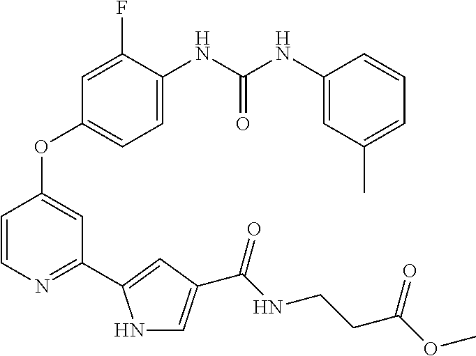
C1=C(NC(NC2=CC(C)=CC=C2)=O)C(F)=CC(OC2=CC(C3=CC(C(NCCC(OC)=O)=O)=CN3)=NC=C2)=C1
